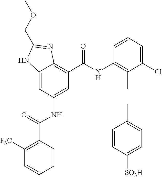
C12=CC(NC(C3=C([F3C])C=CC=C3)=O)=CC(C(NC3=C(C)C(Cl)=CC=C3)=O)=C1N=C(COC)N2.C1=CC([SO3H])=CC=C1C
